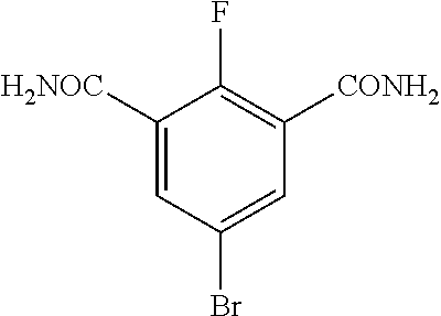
C1([H2NOC])=CC(Br)=CC([CONH2])=C1F
